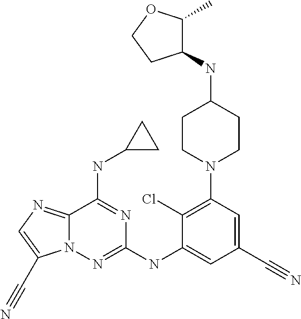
C12=NC=C(C#N)N1N=C(NC1=CC(C#N)=CC(N3CCC(NC4C(C)OCC4)CC3)=C1Cl)N=C2NC1CC1
